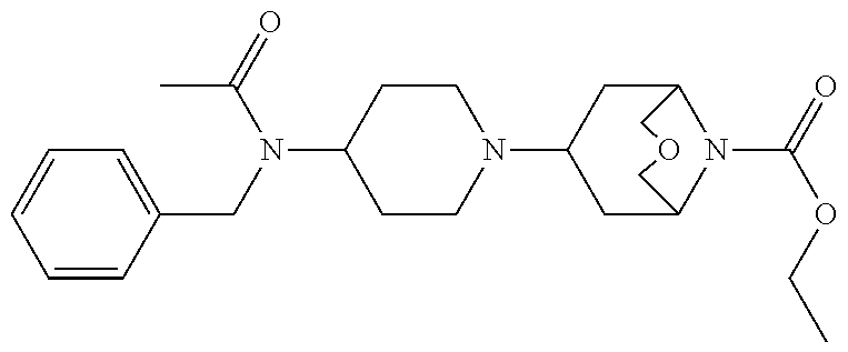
C1CN(C2CC3N(C(=O)OCC)C(C2)COC3)CCC1N(C(=O)C)CC1=CC=CC=C1
